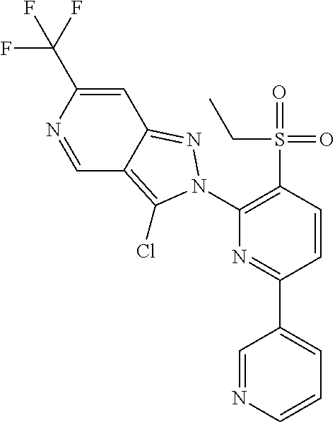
C1(C(F)(F)F)=CC2=NN(C3=C(S(=O)(=O)CC)C=CC(C4=CC=CN=C4)=N3)C(Cl)=C2C=N1
